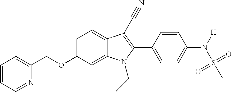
C1=C2C(=CC=C1OCC1=CC=CC=N1)C(C#N)=C(C1=CC=C(N([H])S(CC)(=O)=O)C=C1)N2CC
